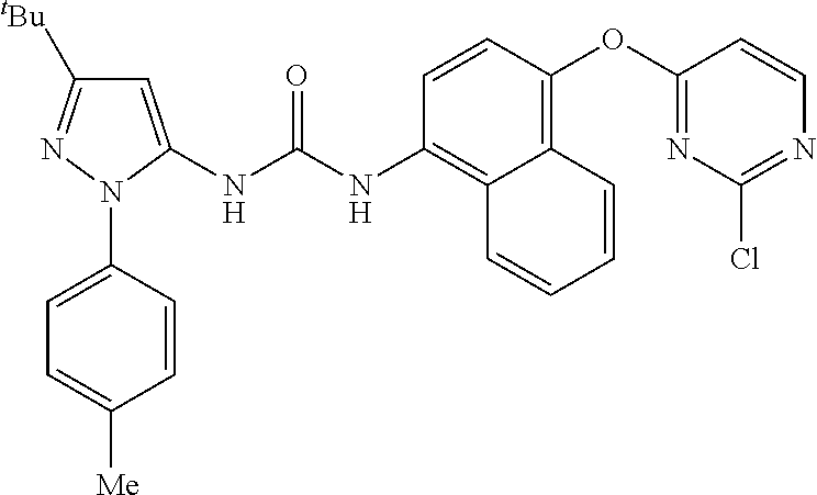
C1=C(NC(NC2=C3C(=C(OC4=NC(Cl)=NC=C4)C=C2)C=CC=C3)=O)N(C2=CC=C([Me])C=C2)N=C1[tBu]
